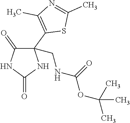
N1C(C2=C(C)N=C(C)S2)(CNC(OC(C)(C)C)=O)C(=O)NC1=O
